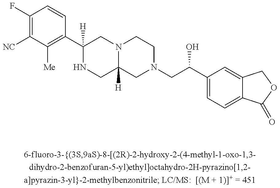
C1([NC])=C(F)C=CC(C2([H])NCC3([H])N(C2)CCN(CC(C2=CC=C4C(=C2)COC4=O)O)C3)=C1[Me]
